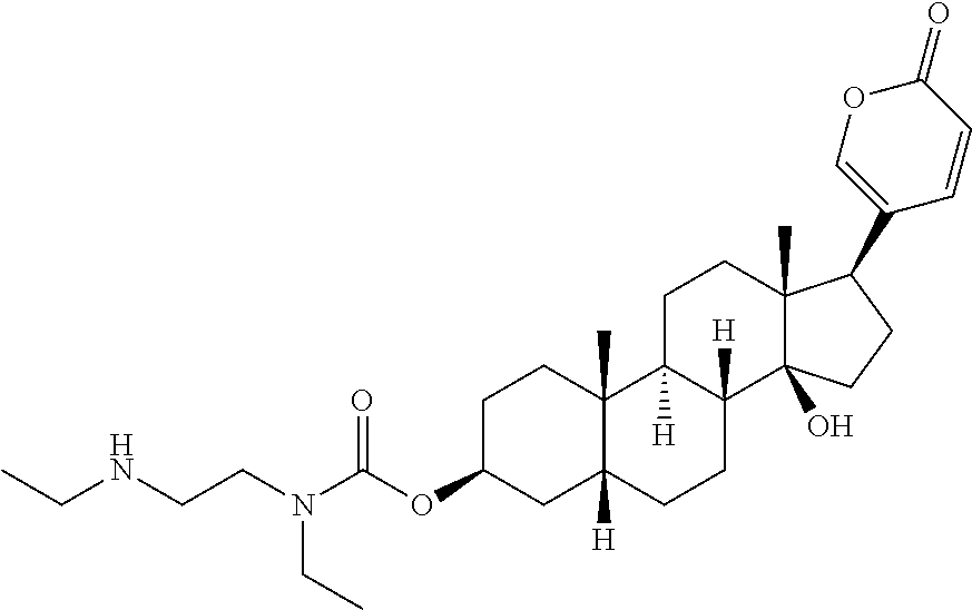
C1C(OC(N(CCNCC)CC)=O)CC2([H])C(C)(C1)C1([H])C([H])(CC2)C2(O)C(C)(CC1)C(C1=COC(=O)C=C1)CC2
